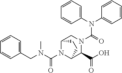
N(C(N1C2C(C(O)=O)N(C(=O)N(C3=CC=CC=C3)C3=CC=CC=C3)CC1CC2)=O)(C)CC1=CC=CC=C1
